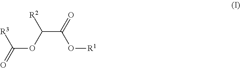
C(OC(C(O[R1])=O)[R2])(=O)[R3]
